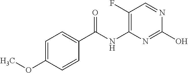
C1(F)=C(NC(C2=CC=C(OC)C=C2)=O)N=C(O)N=C1
